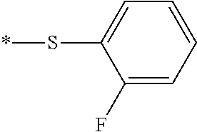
C1(F)=CC=CC=C1S*
